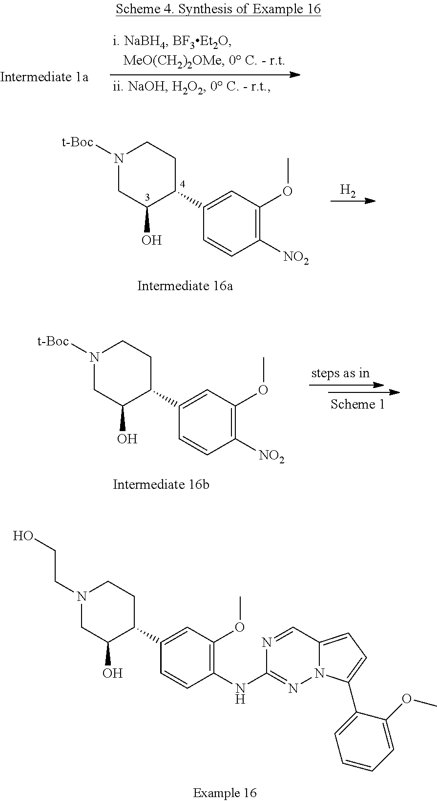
N1(CCO)CC(O)C(C2=CC(OC)=C(NC3=NN4C(=CC=C4C4=CC=CC=C4OC)C=N3)C=C2)CC1.N1([t-Boc])CC(O)C(C2=CC(OC)=C([NO2])C=C2)CC1.[H2].N1([t-Boc])CC(O)C(C2=CC(OC)=C([NO2])C=C2)CC1
